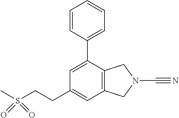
C1=C(C2=CC=CC=C2)C2=C(C=C1CCS(C)(=O)=O)CN(C#N)C2
